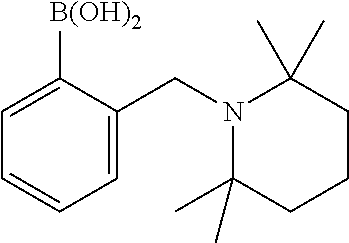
C1=C(CN2C(C)(C)CCCC2(C)C)C([B(OH)2])=CC=C1
